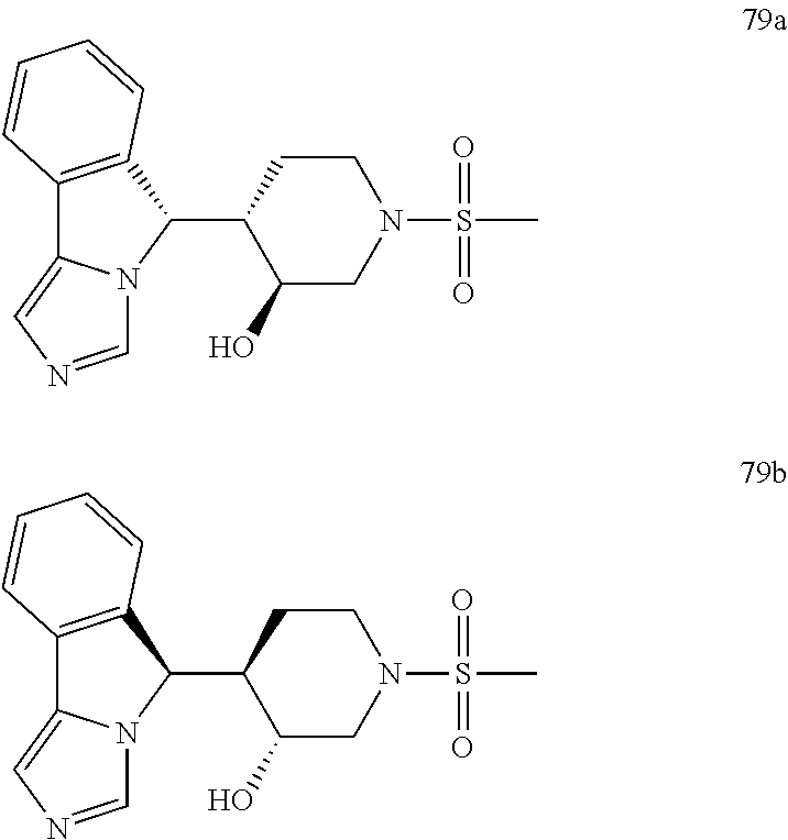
C12=C(C(C3C(O)CN(S(C)(=O)=O)CC3)N3C1=CN=C3)C=CC=C2.C12=C(C(C3C(O)CN(S(C)(=O)=O)CC3)N3C1=CN=C3)C=CC=C2
